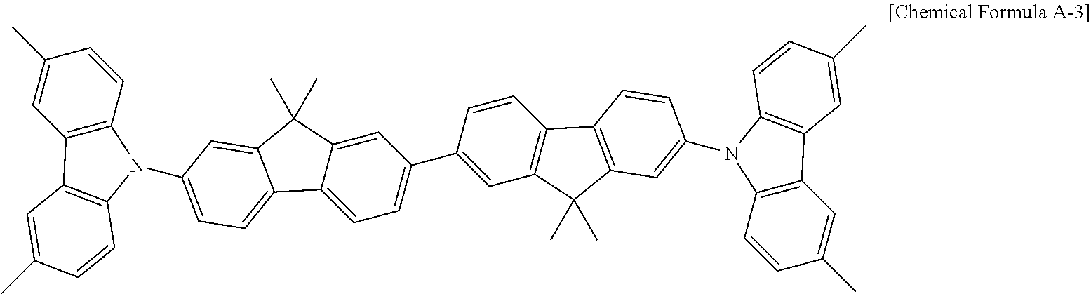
C12=CC(C3=CC4=C(C5=C(C4(C)C)C=C(N4C6=C(C=C(C)C=C6)C6=C4C=CC(C)=C6)C=C5)C=C3)=CC=C1C1=CC=C(N3C4=C(C=C(C)C=C4)C4=C3C=CC(C)=C4)C=C1C2(C)C
